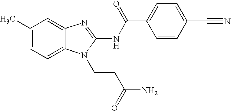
C1(C)=CC=C2C(=C1)N=C(NC(C1=CC=C(C#N)C=C1)=O)N2CCC(N)=O
